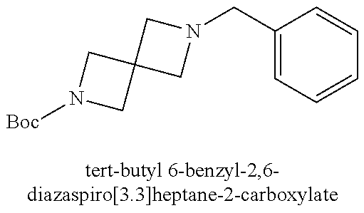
N1([Boc])CC2(C1)CN(CC1=CC=CC=C1)C2
